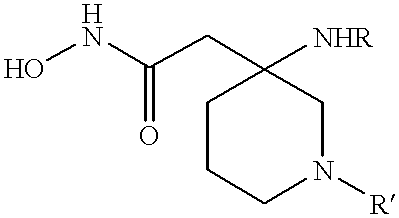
ONC(CC1([NHR])CCCN([R])C1)=O
